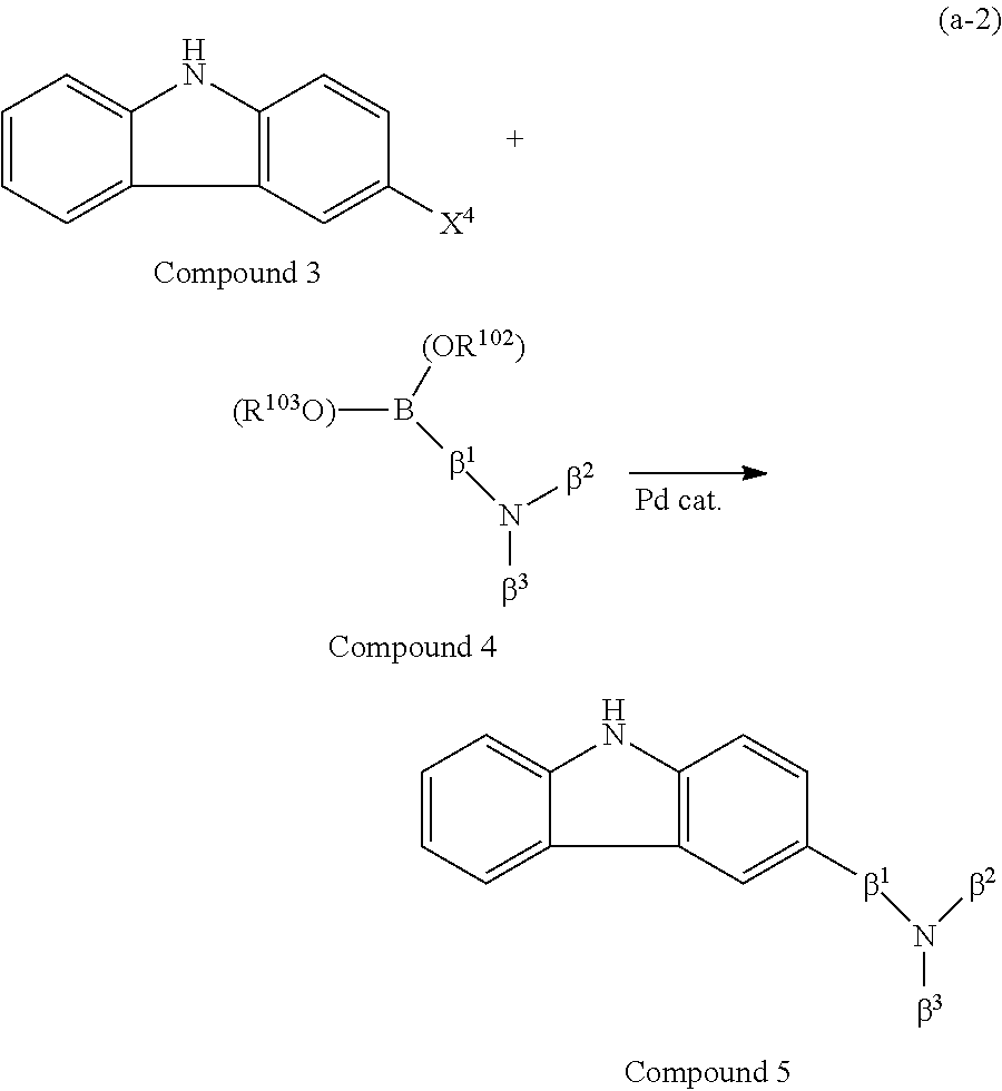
C1=CC=C2C(=C1)NC1=C2C=C([b1]N([b2])[b3])C=C1.C1=CC=C2C(=C1)NC1=C2C=C([X4])C=C1.[(R103O)]B([(OR102)])[b1]N([b2])[b3]
